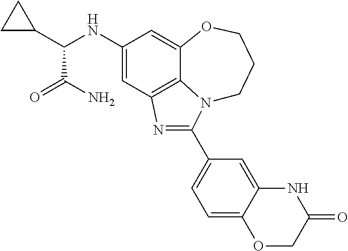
C1(NC(C2CC2)C(N)=O)=CC2=C3C(=C1)OCCCN3C(C1=CC=C3C(=C1)NC(=O)CO3)=N2
